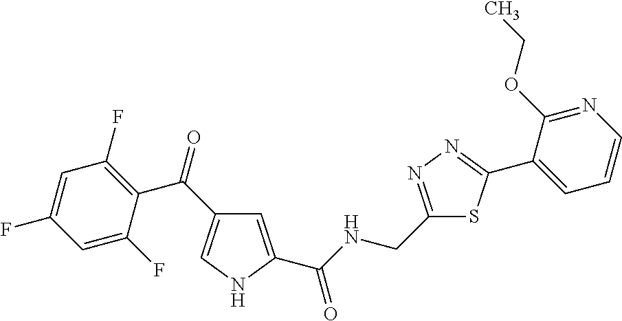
C1=C(C(NCC2=NN=C(C3=CC=CN=C3OCC)S2)=O)NC=C1C(=O)C1=C(F)C=C(F)C=C1F
